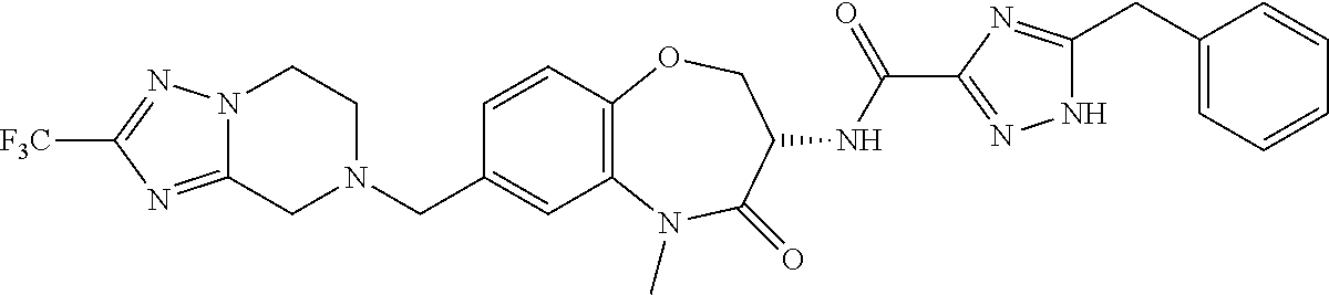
C1=CC2=C(C=C1CN1CCN3C(=NC([F3C])=N3)C1)N(C)C(=O)C(NC(C1=NNC(CC3=CC=CC=C3)=N1)=O)CO2
